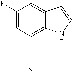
C1(F)=CC(C#N)=C2C(=C1)C=CN2
